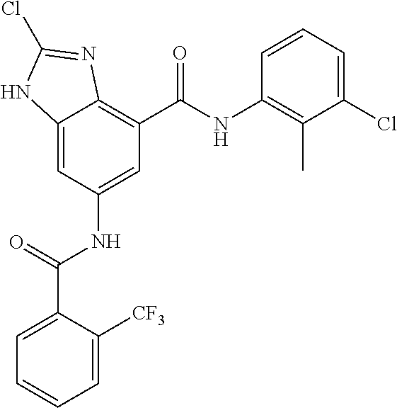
C12=CC(NC(C3=CC=CC=C3[CF3])=O)=CC(C(NC3=C(C)C(Cl)=CC=C3)=O)=C1N=C(Cl)N2
